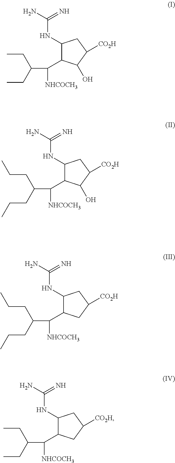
NC(=N)NC1C(C([NHCOCH3])C(CC)CC)C(O)C([CO2H])C1.NC(=N)NC1C(C([NHCOCH3])C(CCC)CCC)C(O)C([CO2H])C1.NC(=N)NC1C(C([NHCOCH3])C(CCC)CCC)CC([CO2H])C1.NC(=N)NC1C(C([NHCOCH3])C(CC)CC)CC([CO2H])C1
